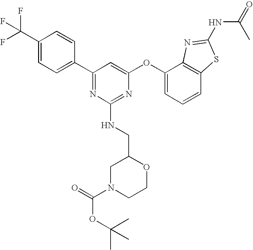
C1(C(F)(F)F)=CC=C(C2=NC(NCC3CN(C(=O)OC(C)(C)C)CCO3)=NC(OC3=CC=CC4=C3N=C(NC(C)=O)S4)=C2)C=C1
